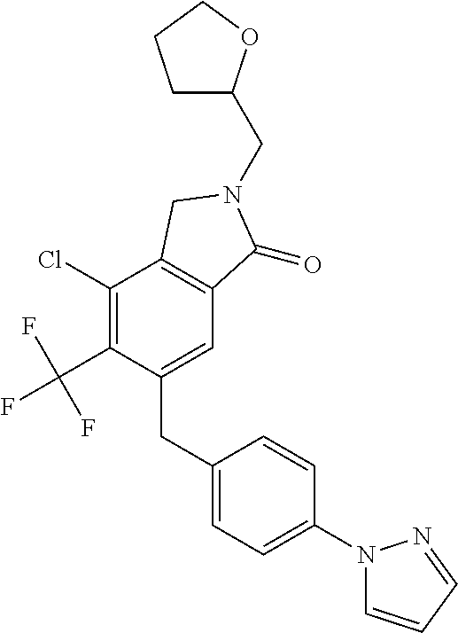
C1(CC2=CC=C(N3C=CC=N3)C=C2)=CC2=C(C(Cl)=C1C(F)(F)F)CN(CC1CCCO1)C2=O
